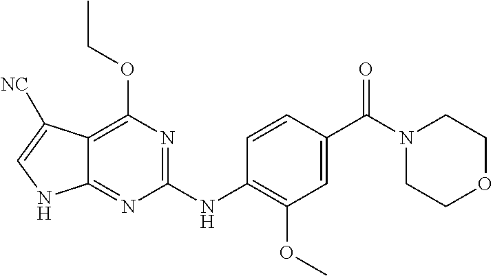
C1(NC2=C(OC)C=C(C(N3CCOCC3)=O)C=C2)=NC(OCC)=C2C(=N1)NC=C2[NC]
